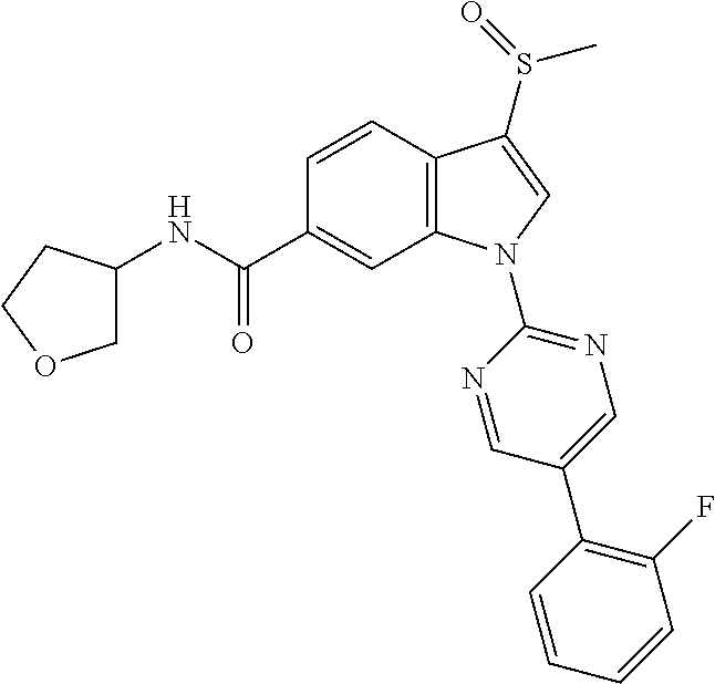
C(C1=CC2=C(C=C1)C(S(C)=O)=CN2C1=NC=C(C2=C(F)C=CC=C2)C=N1)(=O)NC1COCC1
